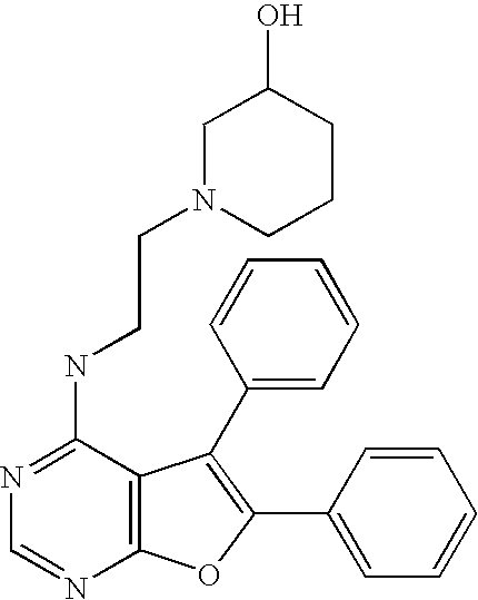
N1=C(NCCN2CCCC(O)C2)C2=C(N=C1)OC(C1=CC=CC=C1)=C2C1=CC=CC=C1
